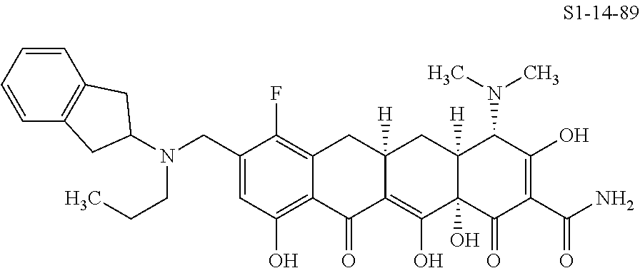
C1(CN(C2CC3=C(C2)C=CC=C3)CCC)=CC(O)=C2C(=C1F)CC1([H])C(=C(O)C3(O)C([H])(C1)C(N(C)C)C(O)=C(C(N)=O)C3=O)C2=O
